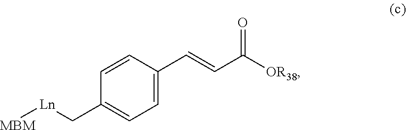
C1=C(C=CC([OR38])=O)C=CC(C[Ln][MBM])=C1
